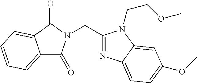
C1(CN2C(=O)C3=CC=CC=C3C2=O)=NC2=CC=C(OC)C=C2N1CCOC
